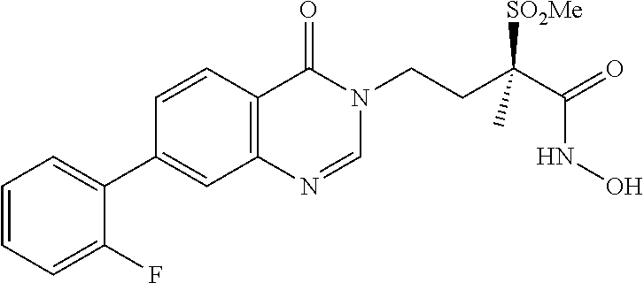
C1=NC2=C(C=CC(C3=CC=CC=C3F)=C2)C(=O)N1CCC(C(=O)NO)([SO2Me])C
